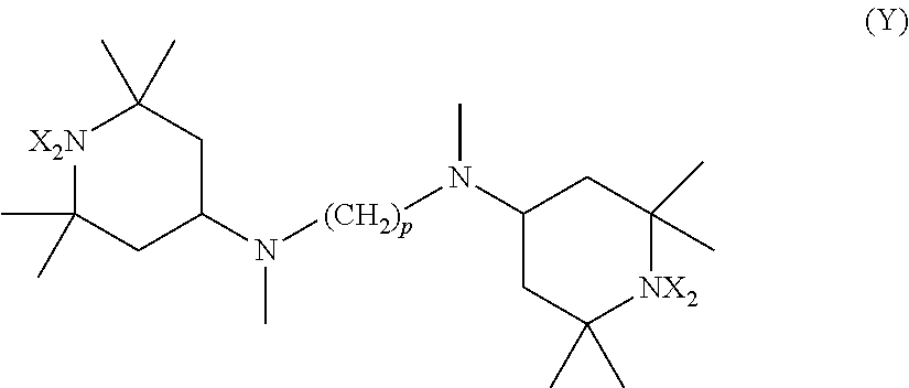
[X2N]1C(C)(C)CC(N([(CH2)p]N(C2CC(C)(C)[NX2]C(C)(C)C2)C)C)CC1(C)C
